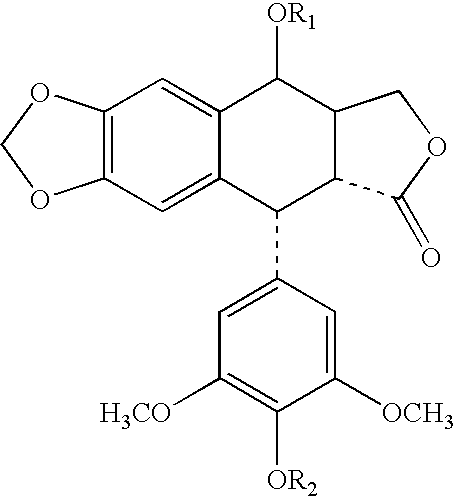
C12=CC3=C(C=C1C(C1=CC([H3CO])=C([OR2])C([OCH3])=C1)C1C(C2[OR1])COC1=O)OCO3
